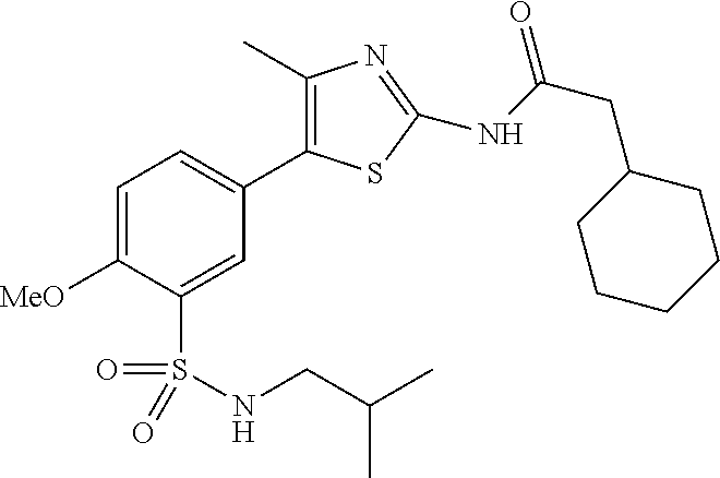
C1=C([MeO])C(S(NCC(C)C)(=O)=O)=CC(C2=C(C)N=C(NC(=O)CC3CCCCC3)S2)=C1
